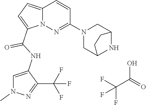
FC(F)(C(O)=O)F.N12C(=CC=C1C(NC1=CN(C)N=C1C(F)(F)F)=O)C=CC(N1CC3NC(C1)CC3)=N2
